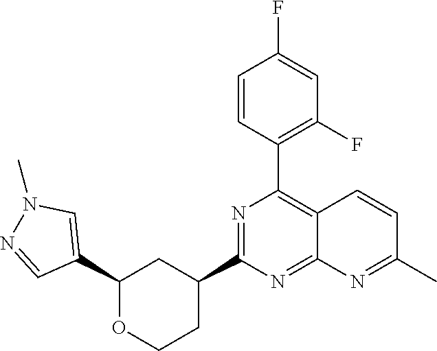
C1(C2=CN(C)N=C2)OCCC(C2=NC(C3=C(F)C=C(F)C=C3)=C3C(=N2)N=C(C)C=C3)C1
